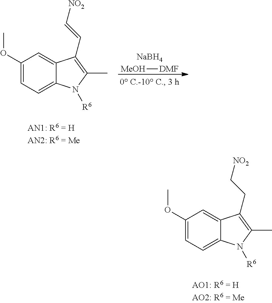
C1(OC)=CC=C2C(=C1)C(C=C[NO2])=C(C)N2[R6].[NaBH4].[MeOH][DMF].C1(OC)=CC=C2C(=C1)C(CC[NO2])=C(C)N2[R6]
